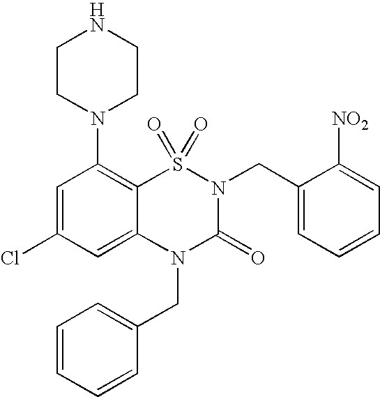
C1=C(Cl)C=C2C(=C1N1CCNCC1)S(=O)(=O)N(CC1=CC=CC=C1[NO2])C(=O)N2CC1=CC=CC=C1
